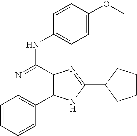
C1=CC=CC2=C1N=C(NC1=CC=C(OC)C=C1)C1=C2NC(C2CCCC2)=N1
